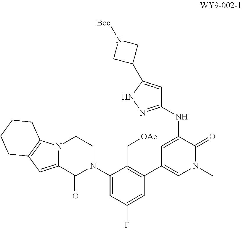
N12C(=CC3=C1CCCC3)C(=O)N(C1=CC(F)=CC(C3=CN(C)C(=O)C(NC4=NNC(C5CN([Boc])C5)=C4)=C3)=C1C[OAc])CC2
